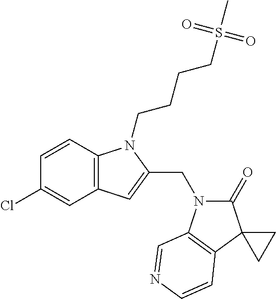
C1=CC2=C(C=C1Cl)C=C(CN1C(=O)C3(C4=C1C=NC=C4)CC3)N2CCCCS(C)(=O)=O
